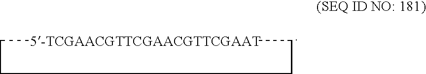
C([5-TCGAACGTTCGAACGTTCGAAT])CCCC
